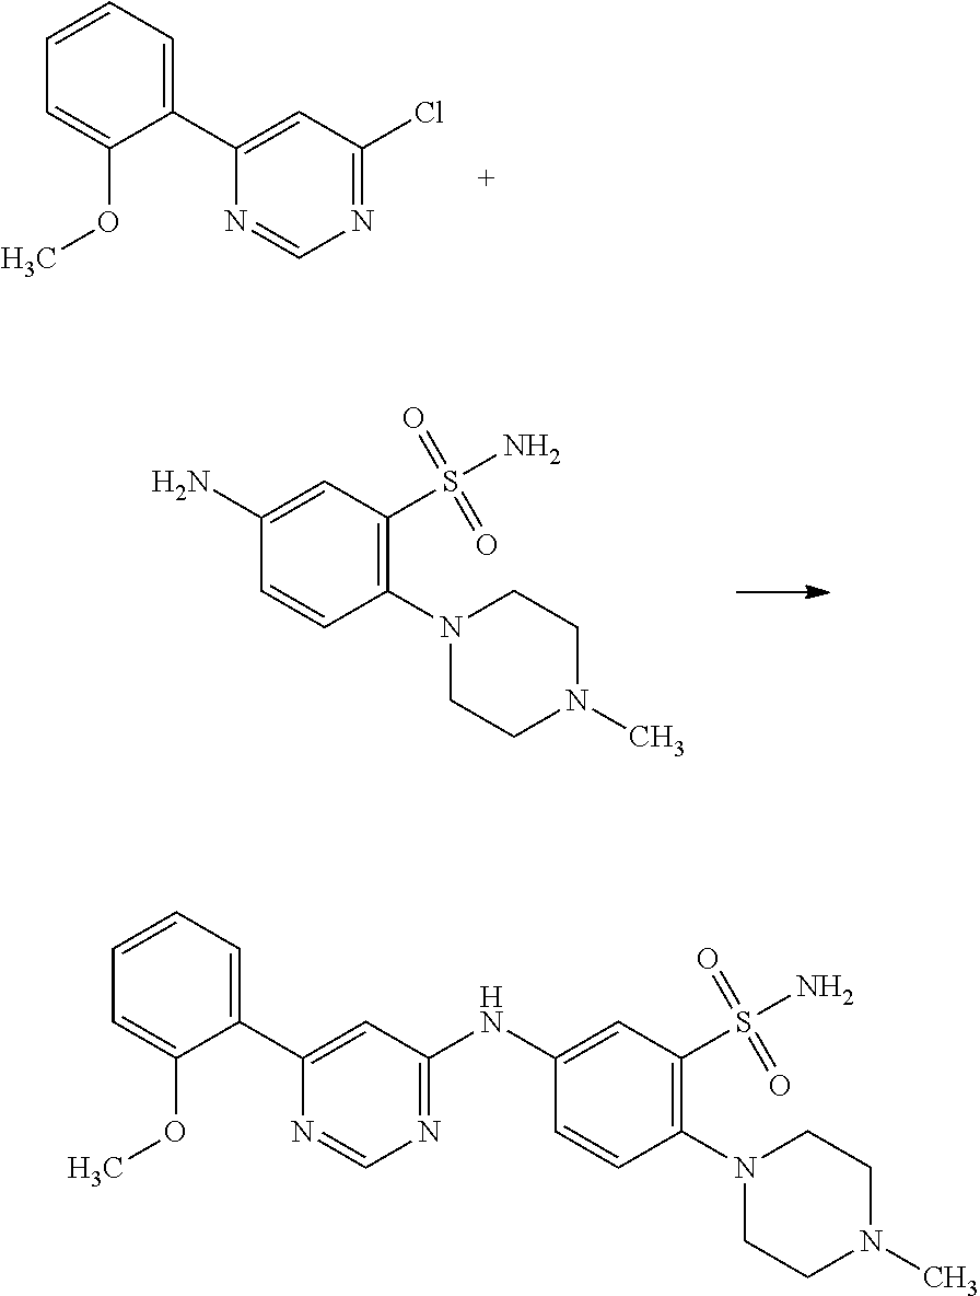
C1(C2=CC(Cl)=NC=N2)=CC=CC=C1OC.C1(N2CCN(C)CC2)=C(S(=O)(=O)N)C=C(N)C=C1.C1(C2=CC(NC3=CC(S(=O)(=O)N)=C(N4CCN(C)CC4)C=C3)=NC=N2)=CC=CC=C1OC
